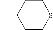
C1CC(C)CCS1
